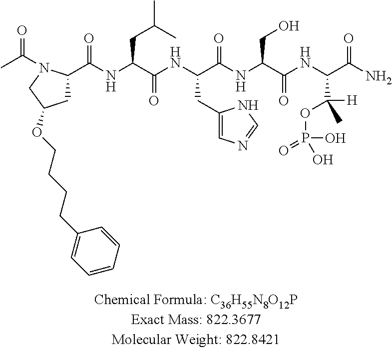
CC(=O)N1C(C(NC(C(NC(C(NC(C(NC(C(N)=O)C([H])(C)OP(O)(=O)O)=O)CO)=O)CC2=CN=CN2)=O)CC(C)C)=O)CC(OCCCCC2=CC=CC=C2)C1
